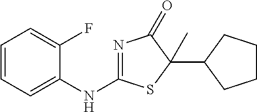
C1=CC=C(NC2=NC(=O)C(C3CCCC3)(C)S2)C(F)=C1
